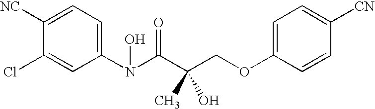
C1([NC])=CC=C(N(C(C(COC2=CC=C([CN])C=C2)(C)O)=O)O)C=C1Cl
